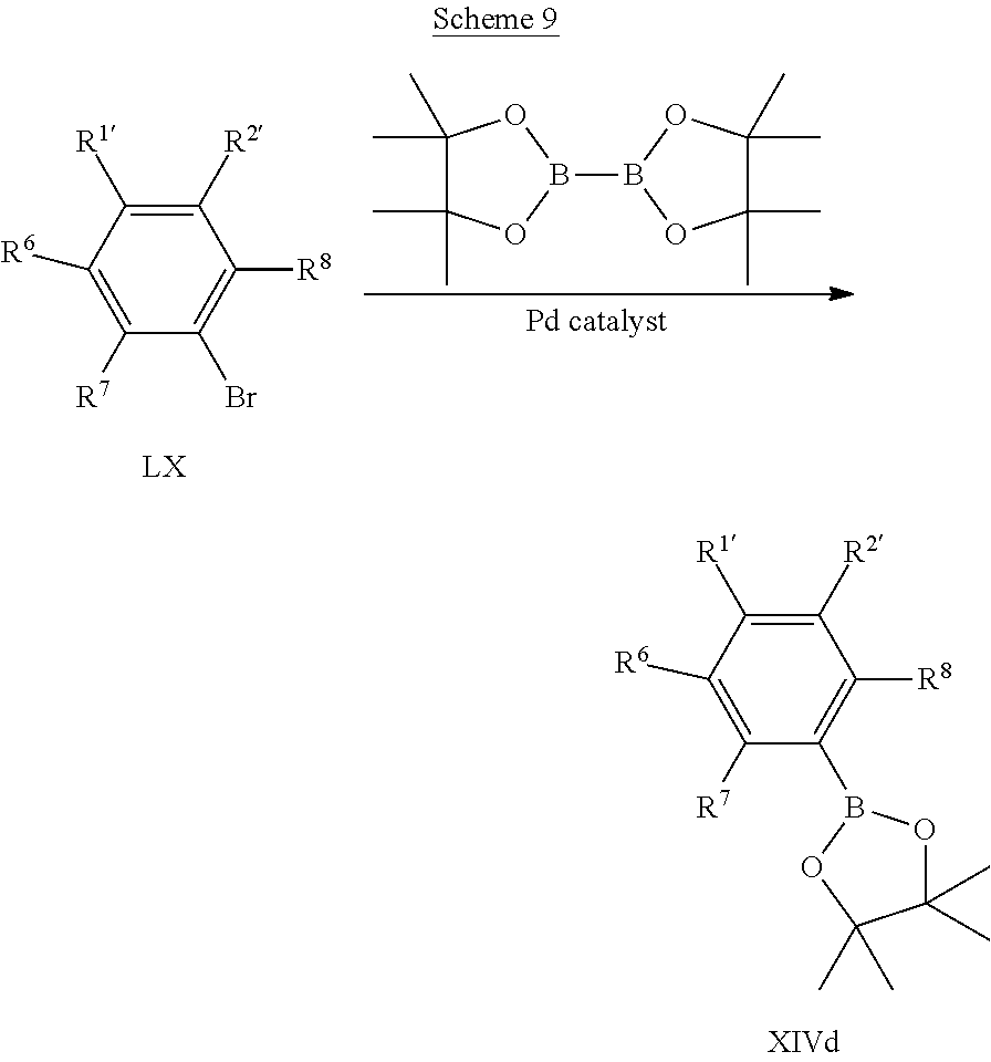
C1([R2])=C([R1])C([R6])=C([R7])C(Br)=C1[R8].C1(C)(C)C(C)(C)OB(B2OC(C)(C)C(C)(C)O2)O1.C1([R2])=C([R1])C([R6])=C([R7])C(B2OC(C)(C)C(C)(C)O2)=C1[R8]
